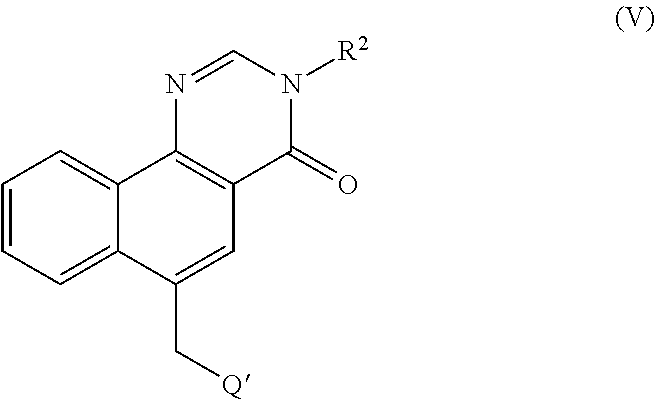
C1=CC=C2C(=C1)C1=C(C=C2C[Q])C(=O)N([R2])C=N1
